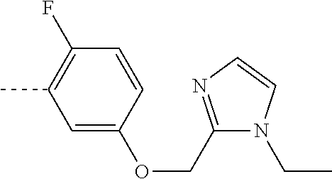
C1=C(OCC2=NC=CN2CC)C=CC(F)=C1C
